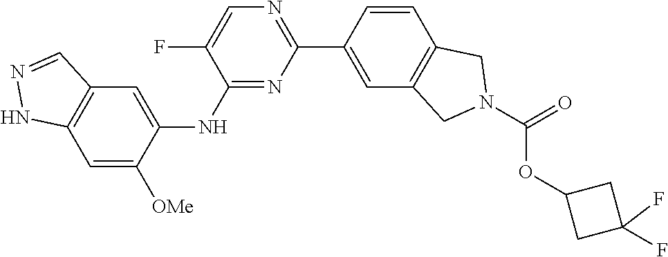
C12=C(C=C(NC3=NC(C4=CC5=C(C=C4)CN(C(=O)OC4CC(F)(F)C4)C5)=NC=C3F)C([OMe])=C1)C=NN2
